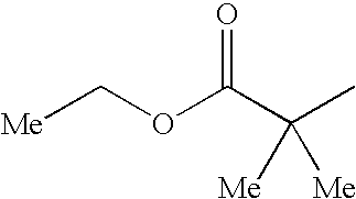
[Me]COC(C(C)([Me])[Me])=O
